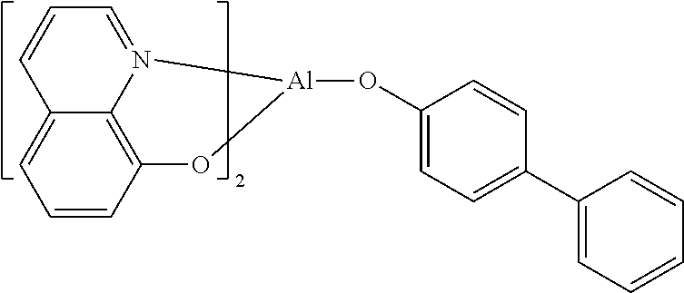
C1=CC2=CC=CC3=C2N(=C1)[Al](OC1=CC=C(C2=CC=CC=C2)C=C1)O3
